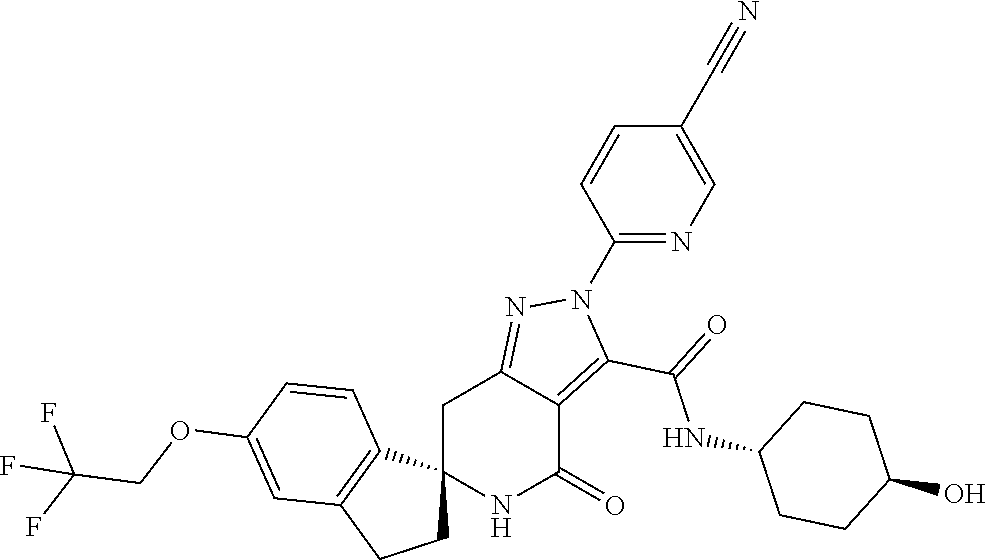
C12(NC(=O)C3=C(C(=O)NC4CCC(O)CC4)N(C4=NC=C(C#N)C=C4)N=C3C1)CCC1=C2C=CC(OCC(F)(F)F)=C1
